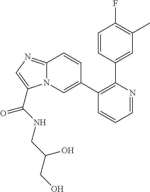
C1=NC(C2=CC(C)=C(F)C=C2)=C(C2=CN3C(=NC=C3C(NCC(CO)O)=O)C=C2)C=C1
